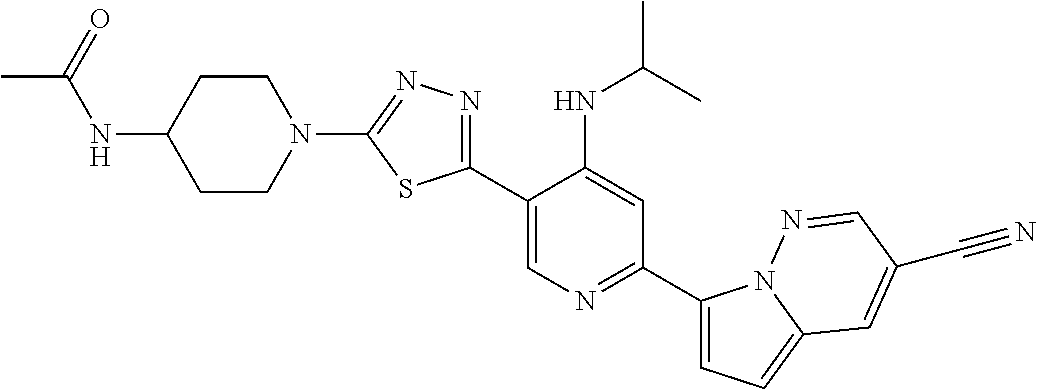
C1(C2=CN=C(C3=CC=C4N3N=CC(C#N)=C4)C=C2NC(C)C)=NN=C(N2CCC(NC(C)=O)CC2)S1
